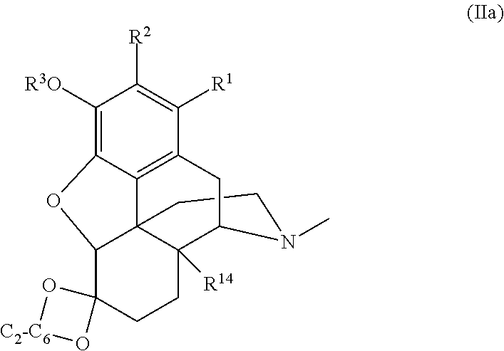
C1CN(C)C2C3([R14])C14C1=C(C([R1])=C([R2])C([R3O])=C1OC4C1(CC3)O[C2-C6]O1)C2
